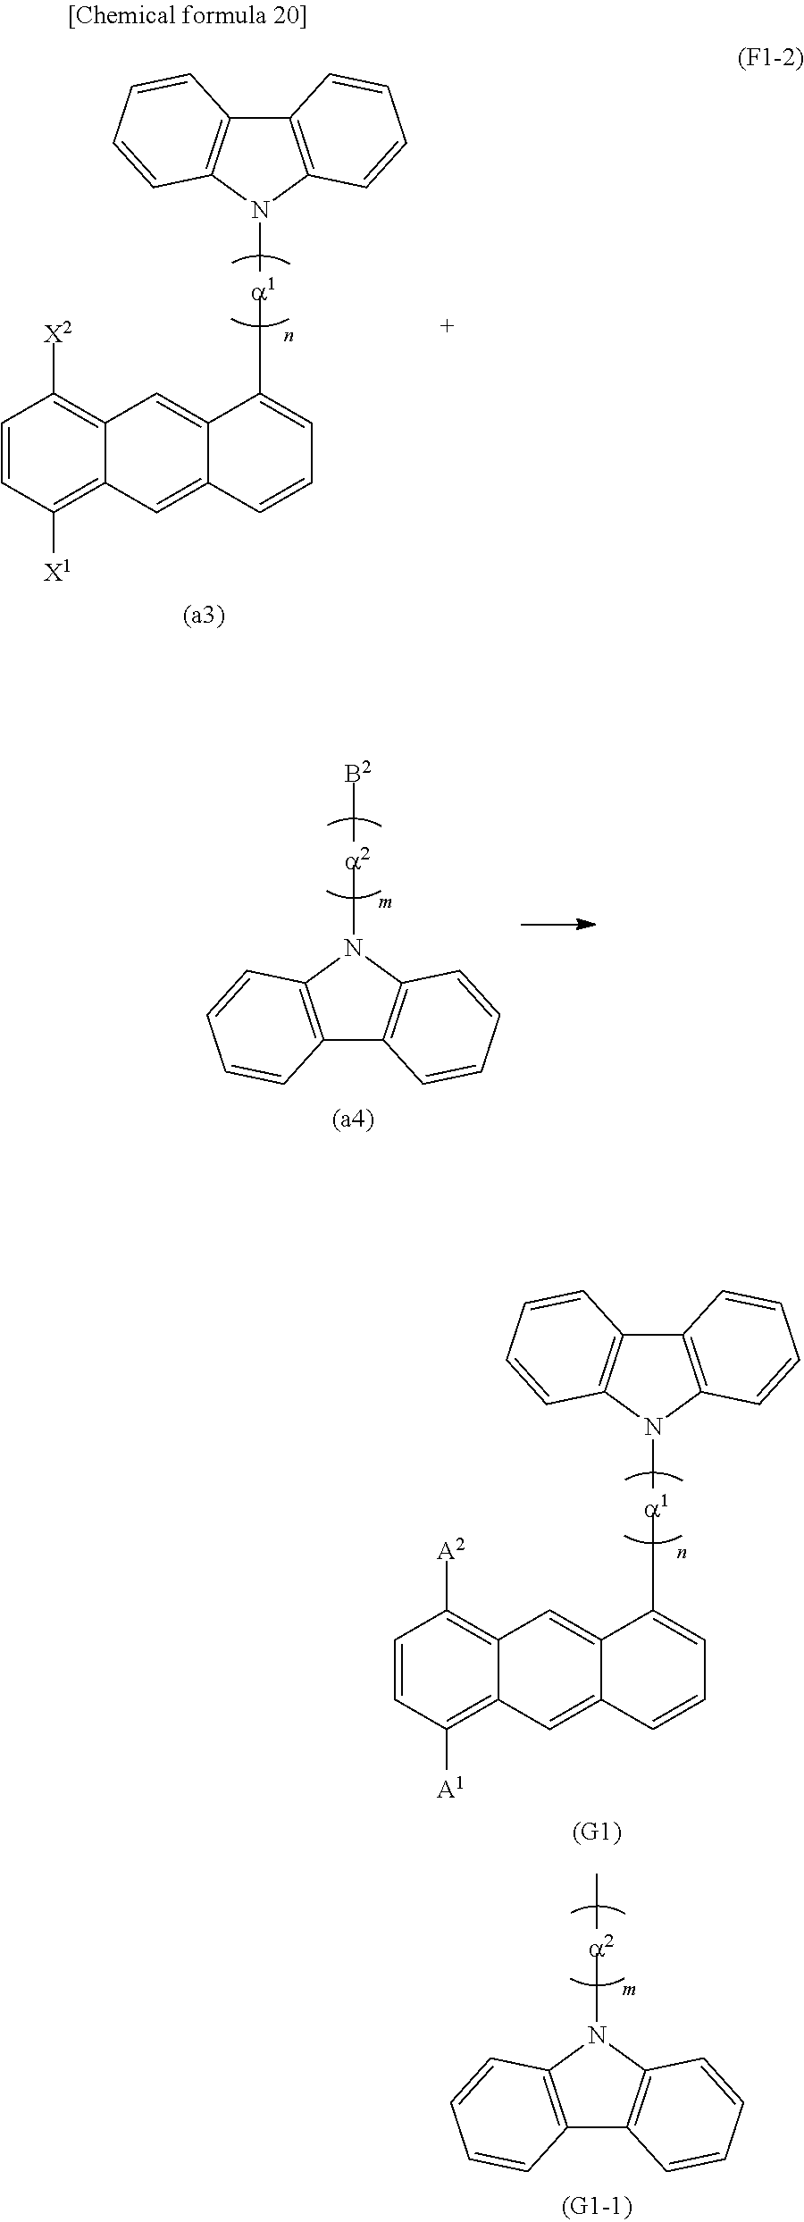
C12=C(N([a1]C3=CC=CC4=CC5=C([X1])C=CC([X2])=C5C=C34)C3=C1C=CC=C3)C=CC=C2.C12=C(N([a2][B2])C3=C1C=CC=C3)C=CC=C2.C12=C(N([a1]C3=CC=CC4=CC5=C([A1])C=CC([A2])=C5C=C34)C3=C1C=CC=C3)C=CC=C2.C12=C(N([a2]C)C3=C1C=CC=C3)C=CC=C2
